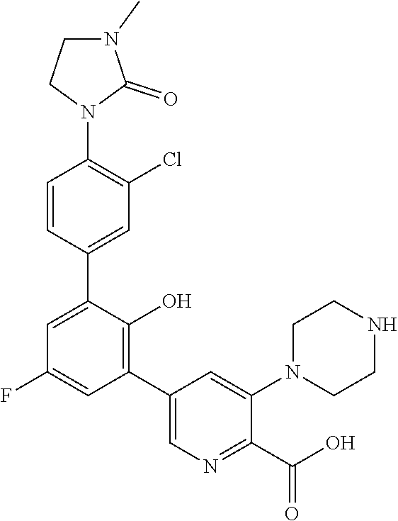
C1N(C)C(=O)N(C2=C(Cl)C=C(C3=CC(F)=CC(C4=CN=C(C(O)=O)C(N5CCNCC5)=C4)=C3O)C=C2)C1
